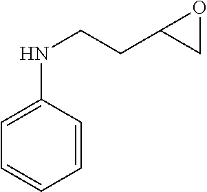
C1=C(NCCC2OC2)C=CC=C1
